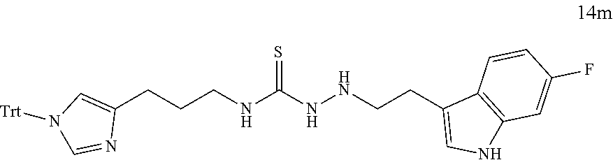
[Trt]N1C=NC(CCCNC(NNCCC2=CNC3=C2C=CC(F)=C3)=S)=C1
